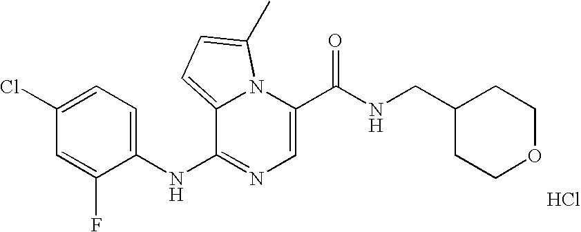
C1=C(C(NCC2CCOCC2)=O)N2C(=CC=C2C)C(NC2=CC=C(Cl)C=C2F)=N1.Cl
